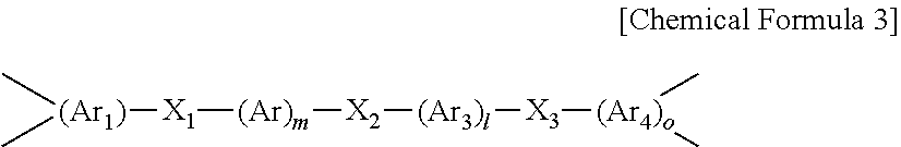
C[(Ar1)](C)[X1][(Ar)m][X2][(Ar3)l][X3][(Ar4)o](C)C
